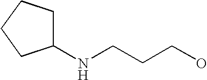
C1(NCCCO)CCCC1
